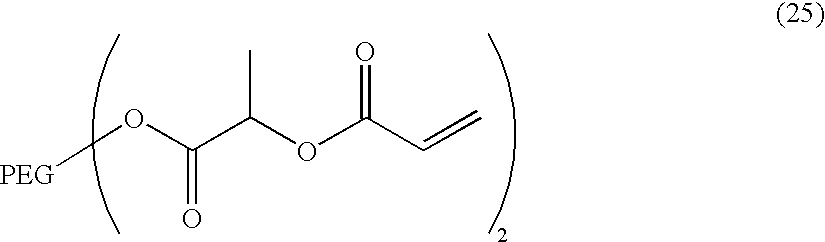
[PEG]OC(C(OC(C=C)=O)C)=O
